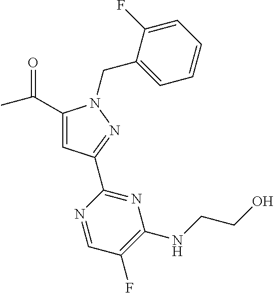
C1(C(C)=O)=CC(C2=NC(NCCO)=C(F)C=N2)=NN1CC1=CC=CC=C1F
